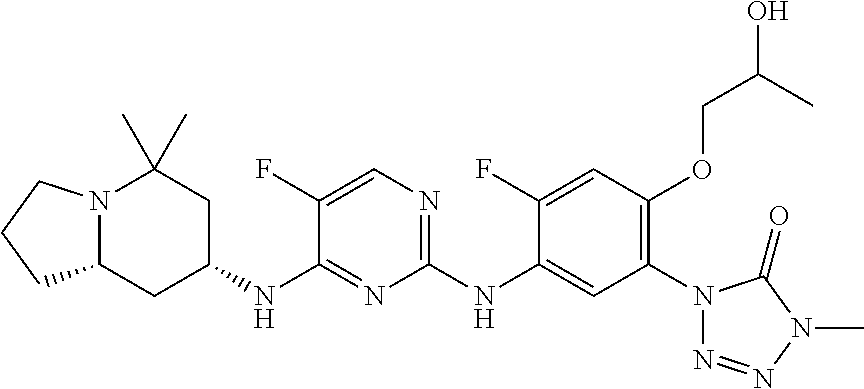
N12C(CC(NC3=NC(NC4=CC(N5N=NN(C)C5=O)=C(OCC(O)C)C=C4F)=NC=C3F)CC1(C)C)CCC2
